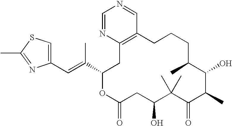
C1(C=C(C2OC(=O)CC(O)C(C)(C)C(=O)C(C)C(O)C(C)CCCC3=C(C2)N=CN=C3)C)=CSC(C)=N1
